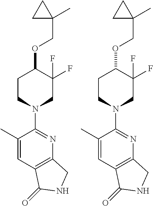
C(OC1C(F)(F)CN(C2=NC3=C(C=C2C)C(=O)NC3)CC1)C1(C)CC1.C(OC1C(F)(F)CN(C2=NC3=C(C=C2C)C(=O)NC3)CC1)C1(C)CC1
